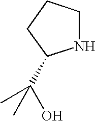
N1CCCC1C(O)(C)C
